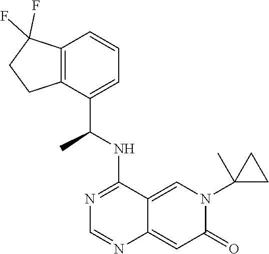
C12=CN(C3(C)CC3)C(=O)C=C1N=CN=C2NC(C1=CC=CC2=C1CCC2(F)F)C
